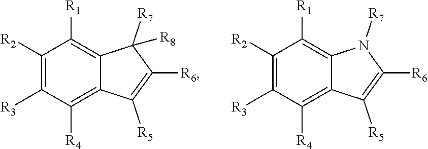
C1([R2])=C([R3])C([R4])=C2C(=C1[R1])C([R7])([R8])C([R6])=C2[R5].C1([R2])=C([R3])C([R4])=C2C(=C1[R1])N([R7])C([R6])=C2[R5]
